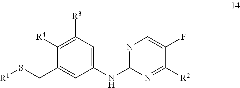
C1([R4])=C([R3])C=C(NC2=NC=C(F)C([R2])=N2)C=C1CS[R1]
